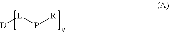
[D][L]P[R]
